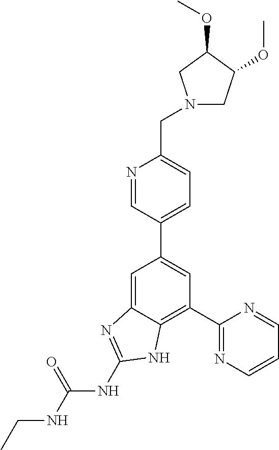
C1(C2=NC=CC=N2)=C2C(=CC(C3=CC=C(CN4CC(OC)C(OC)C4)N=C3)=C1)N=C(NC(NCC)=O)N2
